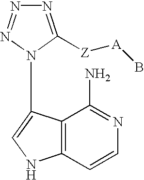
N1=C([Z][A]B)N(C2=CNC3=C2C(N)=NC=C3)N=N1
